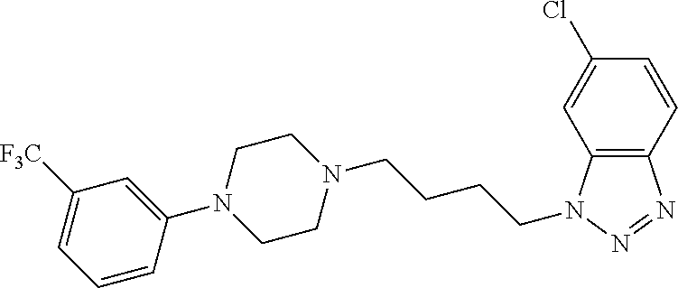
N1(C2=CC([F3C])=CC=C2)CCN(CCCCN2C3=C(N=N2)C=CC(Cl)=C3)CC1
